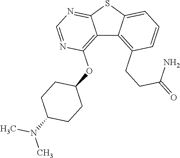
C12=C(OC3CCC(N(C)C)CC3)N=CN=C1SC1=CC=CC(CCC(N)=O)=C21
